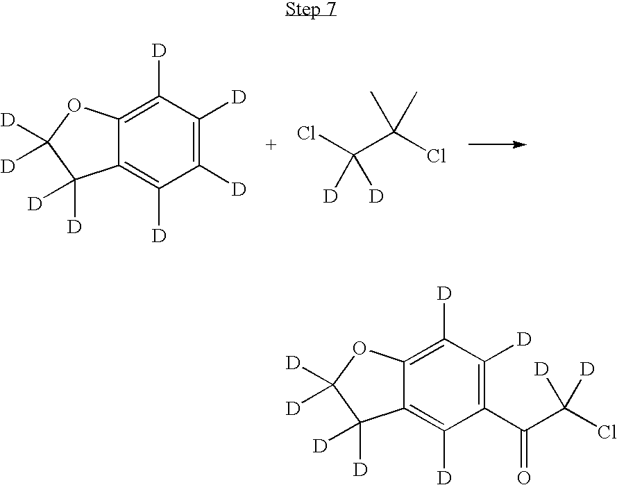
C1([D])=C([D])C([D])=C2C(=C1[D])C([D])([D])C([D])([D])O2.ClC(C(Cl)(C)C)([D])[D].C1(C(C(Cl)([D])[D])=O)=C([D])C([D])=C2C(=C1[D])C([D])([D])C([D])([D])O2
